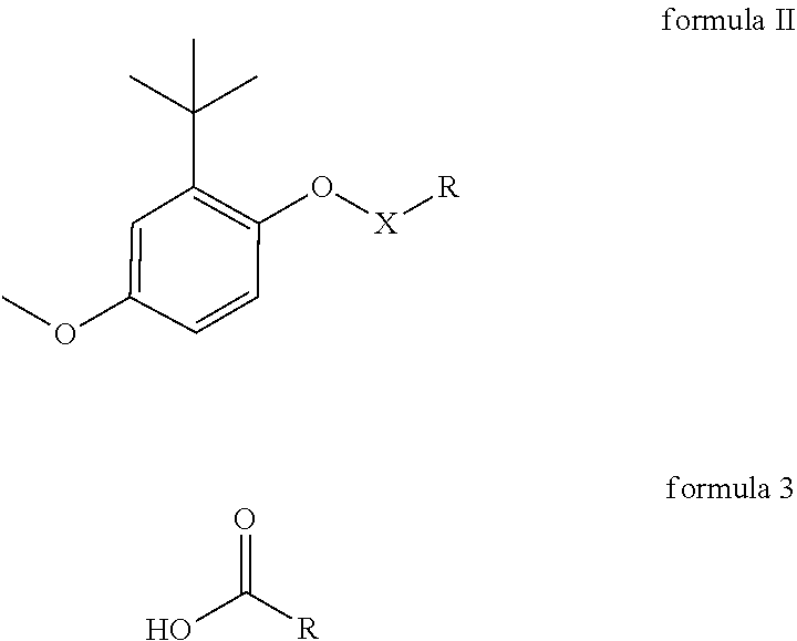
[X]([R])OC1=C(C(C)(C)C)C=C(OC)C=C1.OC([R])=O
